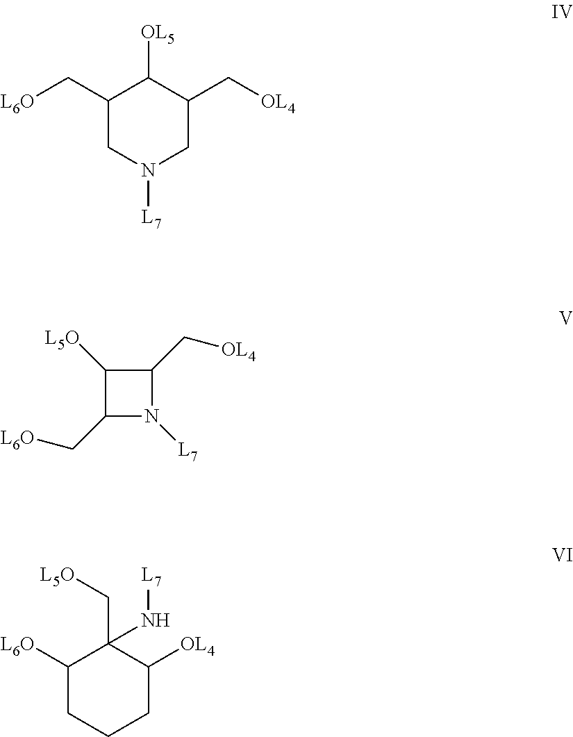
C1(C[L6O])CN([L7])CC(C[OL4])C1[OL5].C1([L5O])C(C[L6O])N([L7])C1C[OL4].C1([L6O])CCCC([OL4])C1(C[L5O])N[L7]
